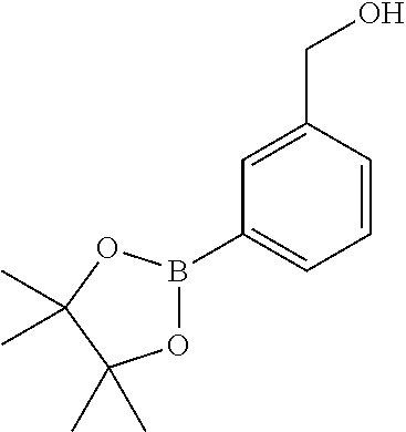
C1(B2OC(C)(C)C(C)(C)O2)=CC=CC(CO)=C1
